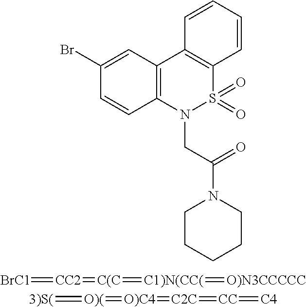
C1(Br)=CC2=C(C=C1)N(CC(=O)N1CCCCC1)S(=O)(=O)C1=C2C=CC=C1.[BrC1]=[CC2]=[C(C]=[C1)N(CC(]=[O)N3CCCCC].[3)S(]=[O)(]=[O)C4]=[C2C]=[CC]=[C4]
